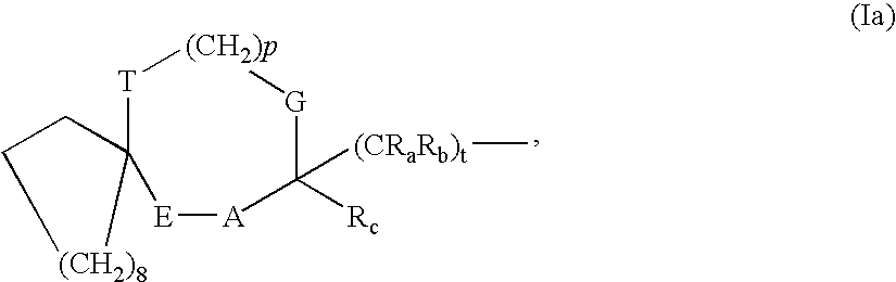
C1CC2([(CH2)8]1)[T][(CH2)p][G]C([(CRaRb)t]C)([Rc])[A][E]2
